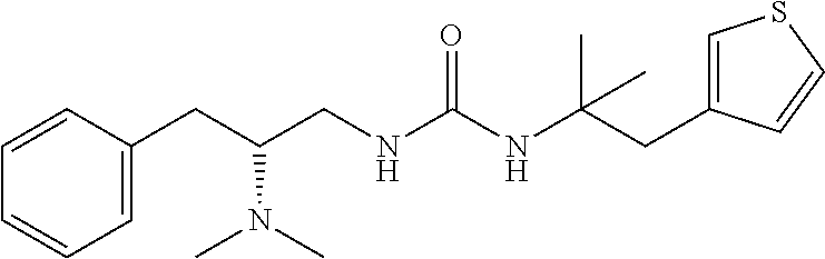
C1(CC(CNC(NC(CC2=CSC=C2)(C)C)=O)N(C)C)=CC=CC=C1
